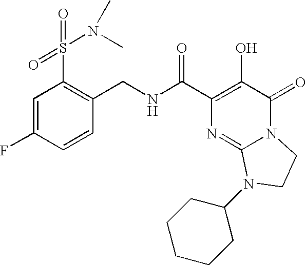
C1=C(F)C=CC(CNC(C2=C(O)C(=O)N3C(=N2)N(C2CCCCC2)CC3)=O)=C1S(=O)(=O)N(C)C
